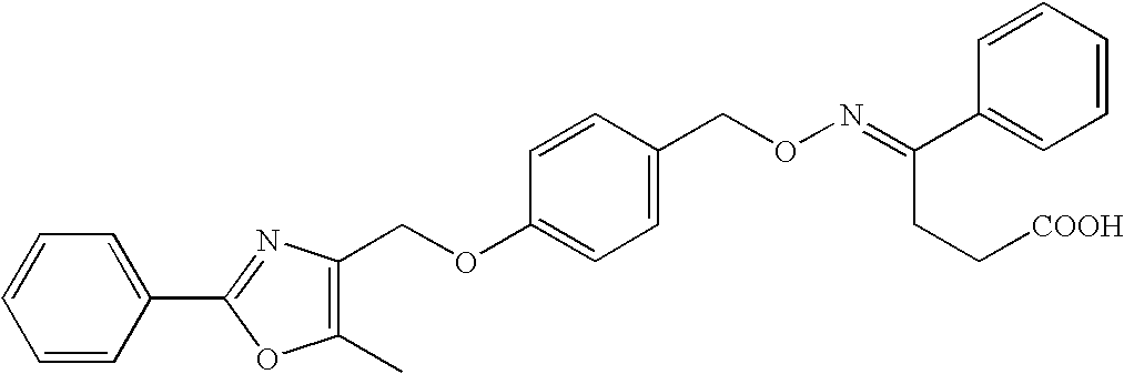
C1=C(C2=NC(COC3=CC=C(CON=C(C4=CC=CC=C4)CC[COOH])C=C3)=C(C)O2)C=CC=C1
